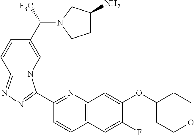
C1(C2=NN=C3N2C=C(C(N2CCC(N)C2)[F3C])C=C3)=NC2=C(C=C1)C=C(F)C(OC1CCOCC1)=C2
